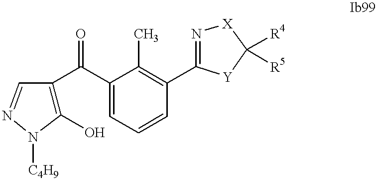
C1(O)=C(C(C2=CC=CC(C3=N[X]C([R4])([R5])[Y]3)=C2C)=O)C=NN1[C4H9]
